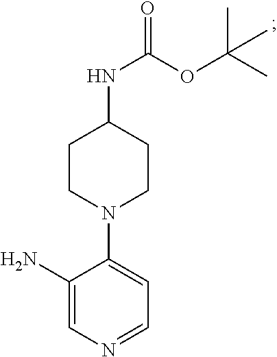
C1(N2CCC(NC(OC(C)(C)C)=O)CC2)=CC=NC=C1N
